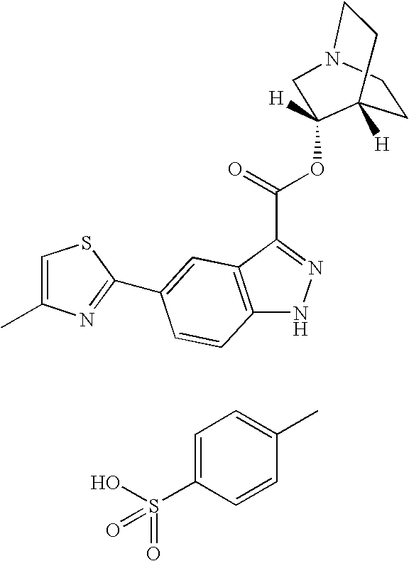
C12=C(C(C(=O)OC3([H])C4([H])CCN(C3)CC4)=NN1)C=C(C1=NC(C)=CS1)C=C2.C1=C(S(O)(=O)=O)C=CC(C)=C1
